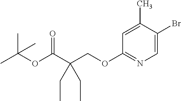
C1=C(Br)C(C)=CC(OCC(C(OC(C)(C)C)=O)(CC)CC)=N1
